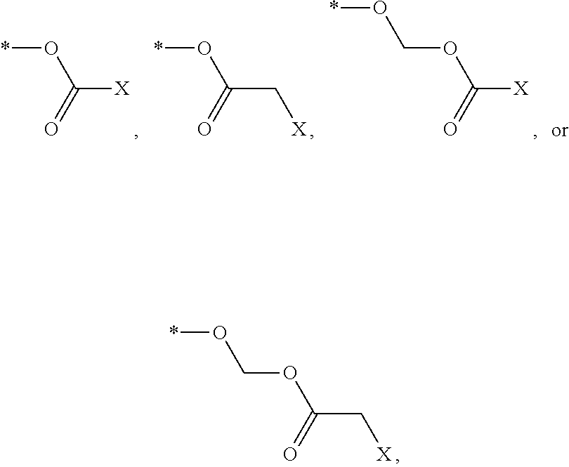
*OC([X])=O.*OC(C[X])=O.C(OC([X])=O)O*.C(OC(C[X])=O)O*
